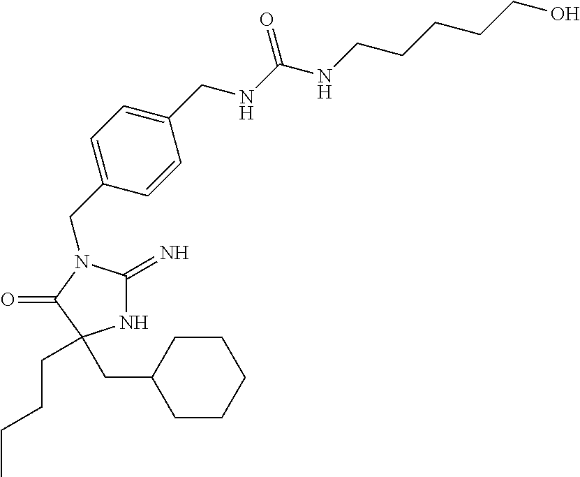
N1C(=N)N(CC2=CC=C(CNC(NCCCCCO)=O)C=C2)C(=O)C1(CCCC)CC1CCCCC1
